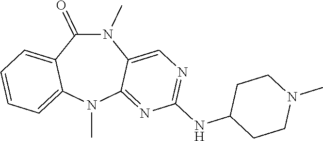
N1(C)C(=O)C2=CC=CC=C2N(C)C2=NC(NC3CCN(C)CC3)=NC=C12
